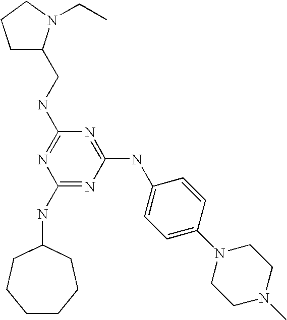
C1(NC2CCCCCC2)=NC(NC2=CC=C(N3CCN(C)CC3)C=C2)=NC(NCC2CCCN2CC)=N1
